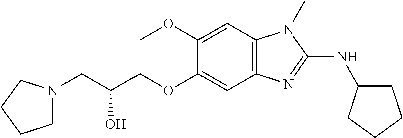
C1N(CC(COC2=CC3=C(C=C2OC)N(C)C(NC2CCCC2)=N3)O)CCC1
